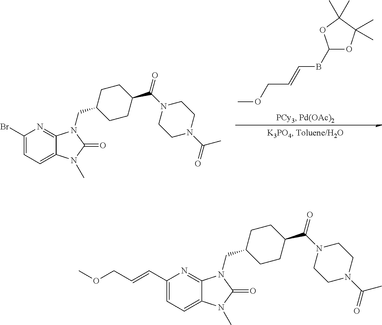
C1(BC=CCOC)OC(C)(C)C(C)(C)O1.C1(Br)=CC=C2C(=N1)N(CC1CCC(C(N3CCN(C(C)=O)CC3)=O)CC1)C(=O)N2C.C1(C=CCOC)=CC=C2C(=N1)N(CC1CCC(C(N3CCN(C(C)=O)CC3)=O)CC1)C(=O)N2C
